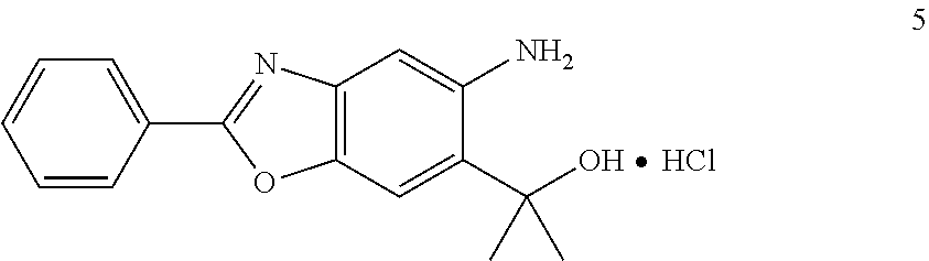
C1=CC(C2=NC3=C(O2)C=C(C(O)(C)C)C(N)=C3)=CC=C1.Cl
